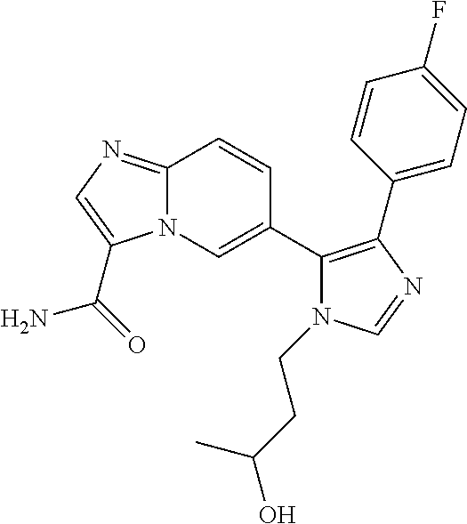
C12=NC=C(C(=O)N)N1C=C(C1=C(C3=CC=C(F)C=C3)N=CN1CCC(O)C)C=C2
